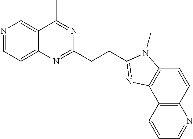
N1=CC=C2C(=C1)C(C)=NC(CCC1=NC3=C(C=CC4=C3C=CC=N4)N1C)=N2
